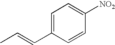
C1=C(C=CC)C=CC([NO2])=C1
